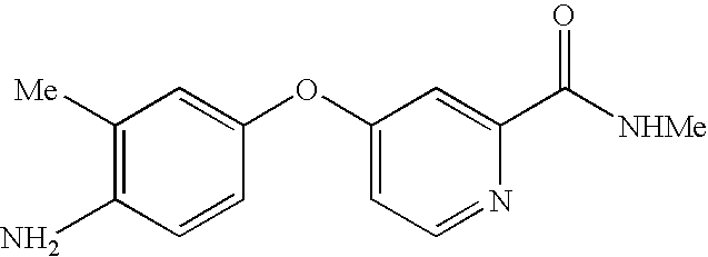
C1=CC(OC2=CC=NC(C([NHMe])=O)=C2)=CC([Me])=C1N
